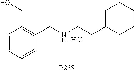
C1=CC=CC(CNCCC2CCCCC2)=C1CO.Cl.[B255]
